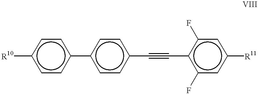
c1(-c2ccc([R10])cc2)ccc(C#Cc2c(F)cc([R11])cc2F)cc1
